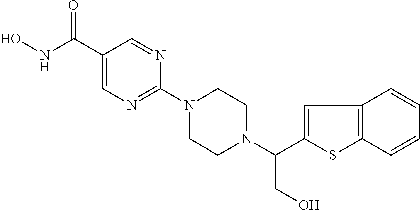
OCC(N1CCN(C2=NC=C(C(NO)=O)C=N2)CC1)C1=CC2=C(S1)C=CC=C2
